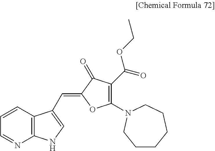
C1=NC2=C(C=C1)C(C=C1OC(N3CCCCCC3)=C(C(=O)OCC)C1=O)=CN2
